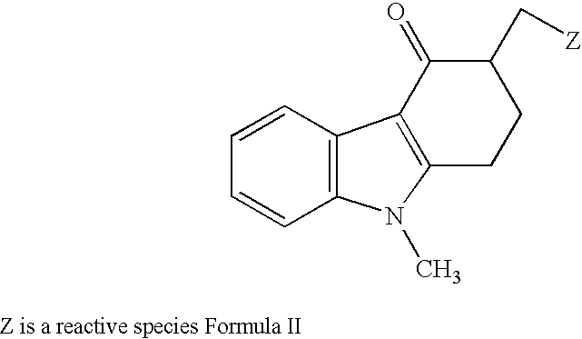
C12=C(C=CC=C1)C1=C(N2C)CCC(C[Z])C1=O
